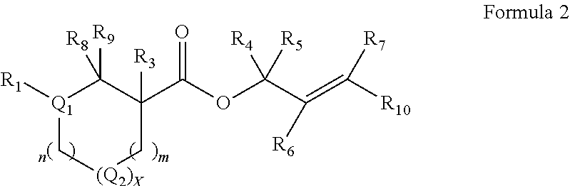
[Q1]1([R1])C[(Q2)X]CC([R3])(C(OC(C([R6])=C([R7])[R10])([R4])[R5])=O)C1([R8])[R9]
